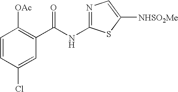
C1=CC(Cl)=CC(C(NC2=NC=C([NHSO2Me])S2)=O)=C1[OAc]
